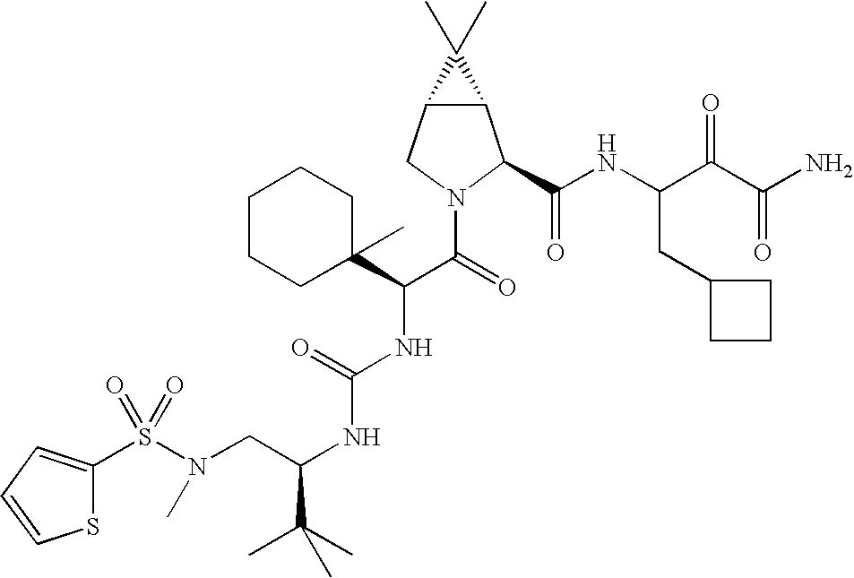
S(N(CC(NC(NC(C(=O)N1C(C(NC(C(C(N)=O)=O)CC2CCC2)=O)C2C(C1)C2(C)C)C1(C)CCCCC1)=O)C(C)(C)C)C)(=O)(=O)C1=CC=CS1
